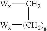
[Wx]C[(CH2)g][Wx]
